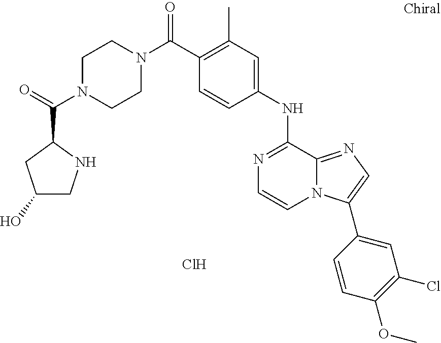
C1N(C(=O)C2CC(O)CN2)CCN(C(C2=C(C)C=C(NC3=NC=CN4C3=NC=C4C3=CC(Cl)=C(OC)C=C3)C=C2)=O)C1.Cl
